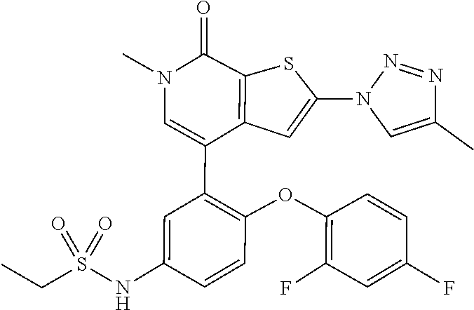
C1(F)=C(OC2=C(C3=CN(C)C(=O)C4=C3C=C(N3C=C(C)N=N3)S4)C=C(NS(CC)(=O)=O)C=C2)C=CC(F)=C1
